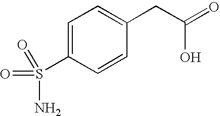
C1=C(S(N)(=O)=O)C=CC(CC(=O)O)=C1
